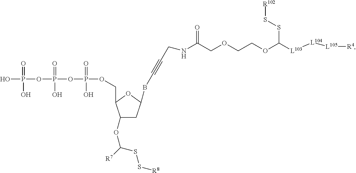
C1(OC([R7])SS[R8])CC(BC#CCNC(COCCOC([L103][L104][L105][R4])SS[R102])=O)OC1COP(OP(OP(O)(=O)O)(=O)O)(=O)O
